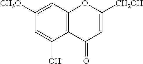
C1([CH3O])=CC2=C(C(O)=C1)C(=O)C=C([CH2OH])O2
